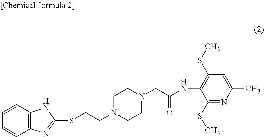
C1=CC2=C(C=C1)NC(SCCN1CCN(CC(NC3=C(SC)C=C(C)N=C3SC)=O)CC1)=N2
